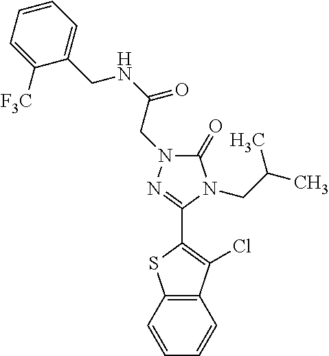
C1=C([F3C])C(CNC(=O)CN2C(=O)N(CC(C)C)C(C3=C(Cl)C4=C(S3)C=CC=C4)=N2)=CC=C1
